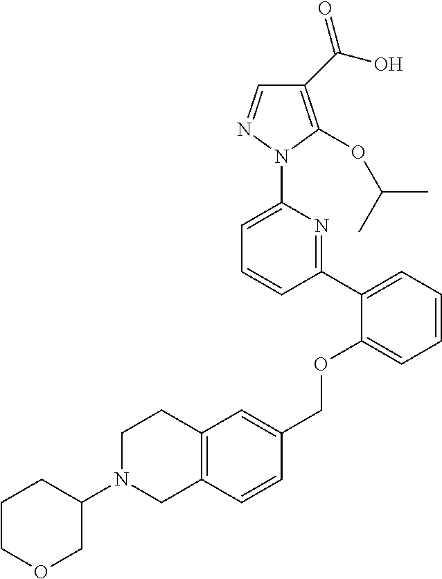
C1(C(O)=O)=C(OC(C)C)N(C2=CC=CC(C3=CC=CC=C3OCC3=CC4=C(C=C3)CN(C3CCCOC3)CC4)=N2)N=C1
